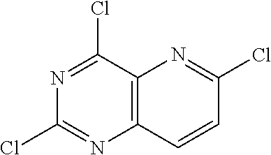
C12=C(C(Cl)=NC(Cl)=N1)N=C(Cl)C=C2
